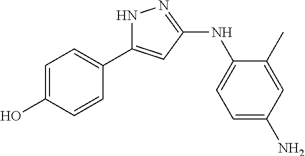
N1C(C2=CC=C(O)C=C2)=CC(NC2=CC=C(N)C=C2C)=N1
